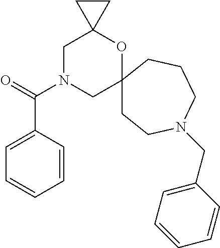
C1N(C(=O)C2=CC=CC=C2)CC2(OC13CC3)CCN(CC1=CC=CC=C1)CCC2
